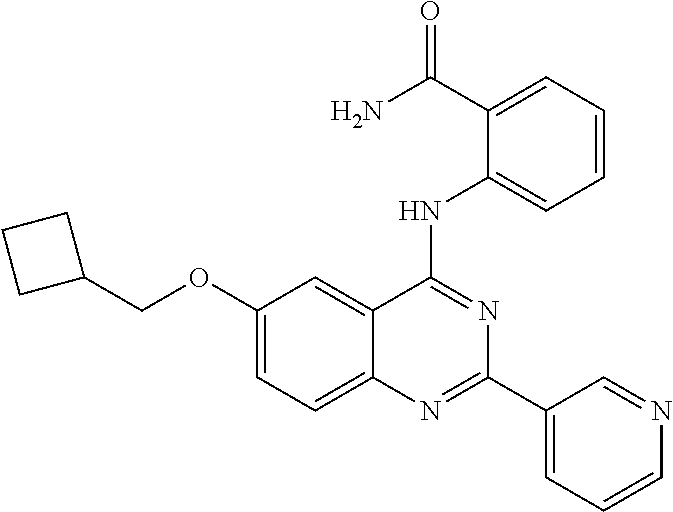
O(C1=CC=C2C(=C1)C(NC1=CC=CC=C1C(N)=O)=NC(C1=CC=CN=C1)=N2)CC1CCC1
